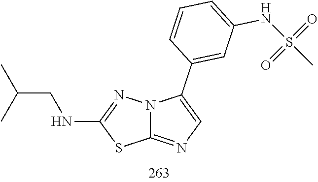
C1(NCC(C)C)=NN2C(=NC=C2C2=CC(NS(=O)(C)=O)=CC=C2)S1
